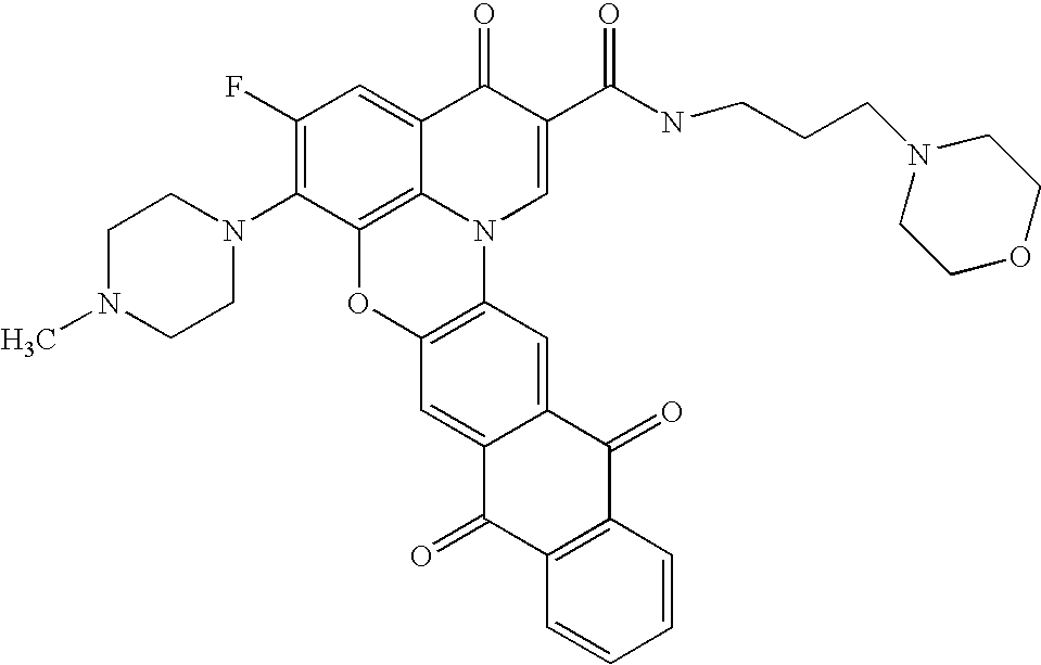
C1(F)=C(N2CCN(C)CC2)C2=C3C(=C1)C(=O)C(C(NCCCN1CCOCC1)=O)=CN3C1=C(O2)C=C2C(=C1)C(=O)C1=C(C2=O)C=CC=C1
